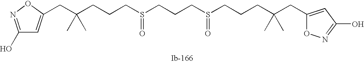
C(CS(=O)CCCS(=O)CCCC(CC1=CC(O)=NO1)(C)C)CC(CC1=CC(O)=NO1)(C)C
